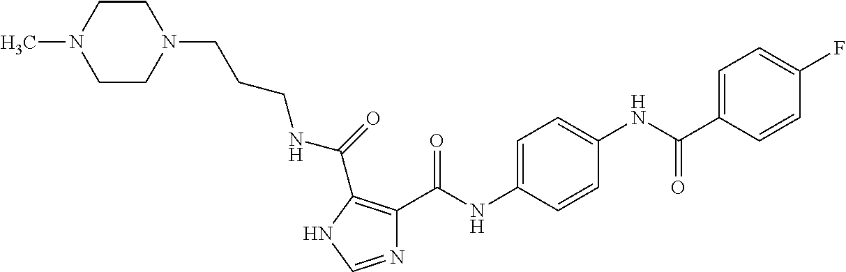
N1=CNC(C(NCCCN2CCN(C)CC2)=O)=C1C(NC1=CC=C(NC(C2=CC=C(F)C=C2)=O)C=C1)=O
